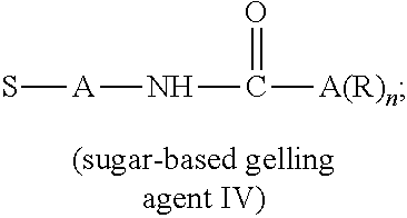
S[A]NC([A(R)n])=O
